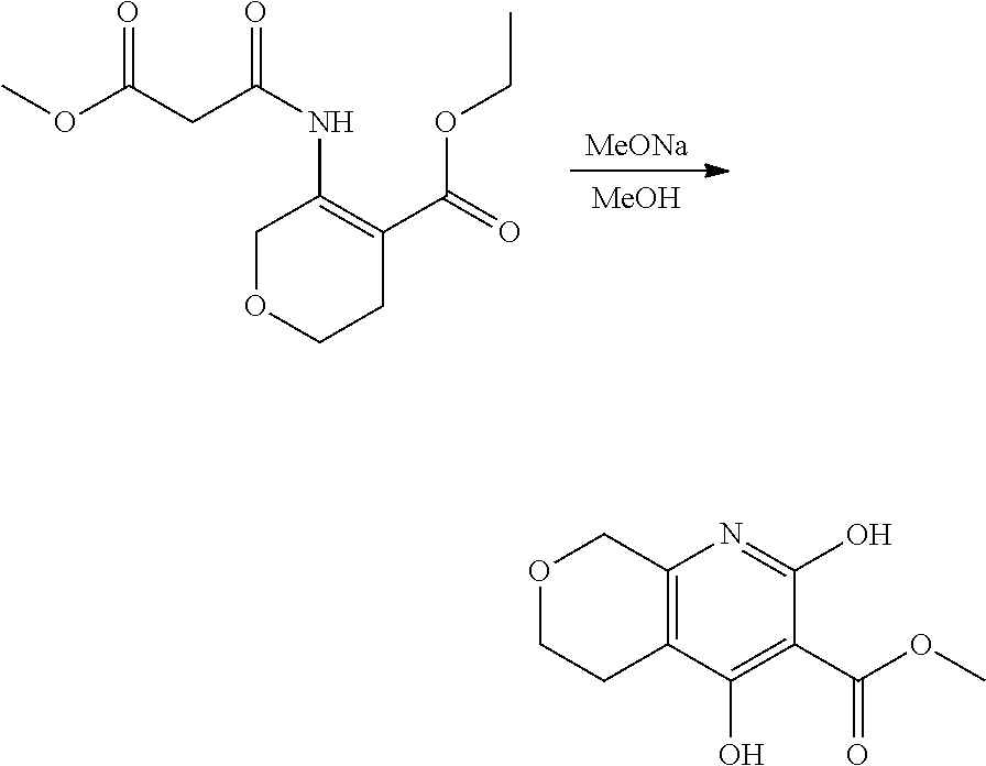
[MeOH].[MeONa].C(OC)(=O)CC(NC1=C(C(=O)OCC)CCOC1)=O.C1(C(OC)=O)=C(O)C2=C(N=C1O)COCC2
